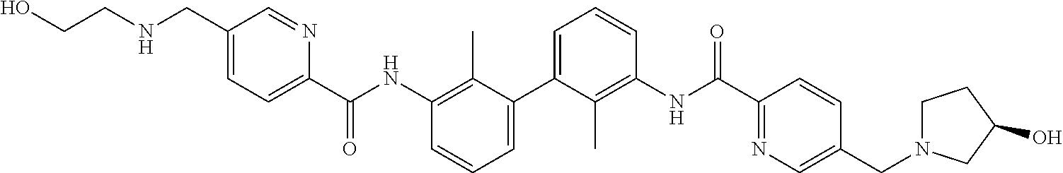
C1(CNCCO)=CC=C(C(NC2=C(C)C(C3=CC=CC(NC(C4=NC=C(CN5CCC(O)C5)C=C4)=O)=C3C)=CC=C2)=O)N=C1
